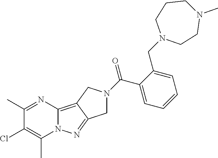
C1(C)=NC2=C3C(=NN2C(C)=C1Cl)CN(C(C1=CC=CC=C1CN1CCN(C)CCC1)=O)C3
